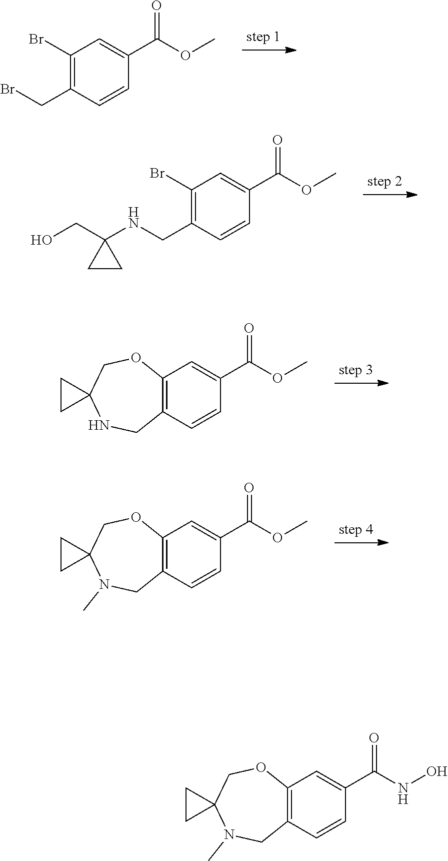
C1(Br)=C(CBr)C=CC(C(OC)=O)=C1.C1(Br)=C(CNC2(CO)CC2)C=CC(C(OC)=O)=C1.C12=C(C=CC(C(OC)=O)=C1)CNC1(CO2)CC1.C12=C(C=CC(C(OC)=O)=C1)CN(C)C1(CO2)CC1.C12=C(C=CC(C(NO)=O)=C1)CN(C)C1(CO2)CC1
